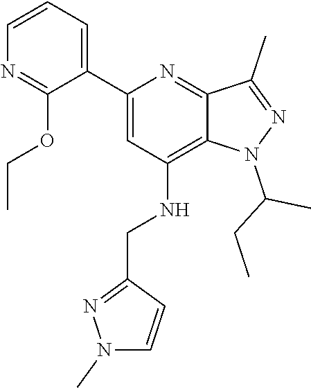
N1(C(CC)C)N=C(C)C2=NC(C3=CC=CN=C3OCC)=CC(NCC3=NN(C)C=C3)=C12
